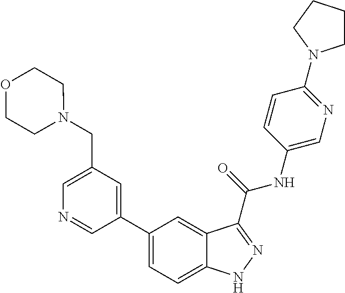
C1(CN2CCOCC2)=CN=CC(C2=CC=C3C(=C2)C(C(NC2=CN=C(N4CCCC4)C=C2)=O)=NN3)=C1
